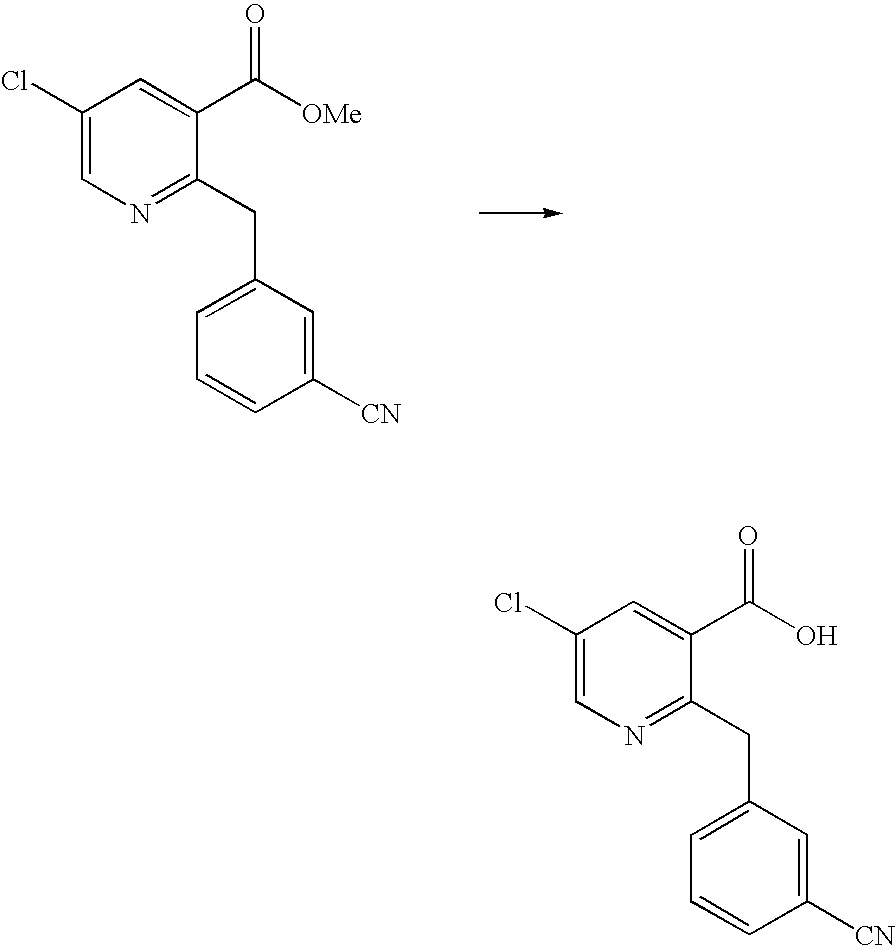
C1(Cl)=CN=C(CC2=CC=CC([CN])=C2)C(C([OMe])=O)=C1.C1(Cl)=CN=C(CC2=CC=CC([CN])=C2)C(C(O)=O)=C1
